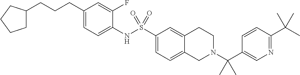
C1(CCCC2CCCC2)=CC=C(NS(C2=CC=C3C(=C2)CCN(C(C2=CN=C(C(C)(C)C)C=C2)(C)C)C3)(=O)=O)C(F)=C1
